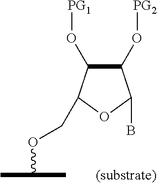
C1(O[PG2])C(O[PG1])C(COC(C)C)OC1B.[(substrate)]
